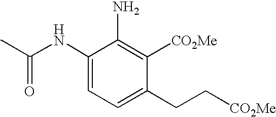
C1(NC(C)=O)=CC=C(CC[CO2Me])C([CO2Me])=C1N
